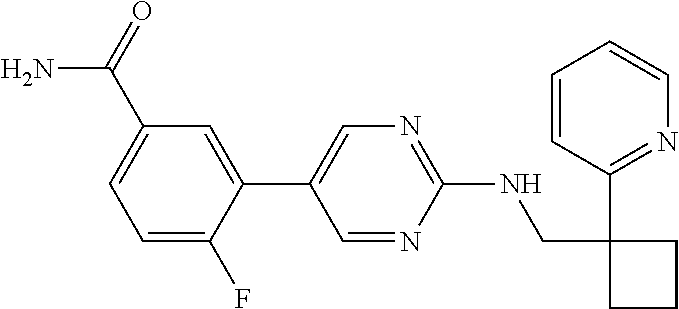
C1(NCC2(C3=NC=CC=C3)CCC2)=NC=C(C2=CC(C(N)=O)=CC=C2F)C=N1
